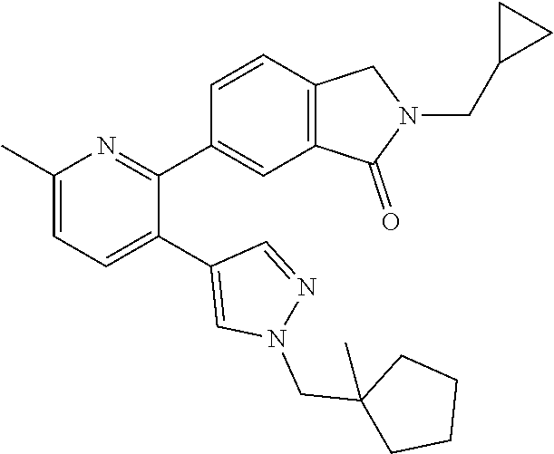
C1(C)=CC=C(C2=CN(CC3(C)CCCC3)N=C2)C(C2=CC3=C(C=C2)CN(CC2CC2)C3=O)=N1
